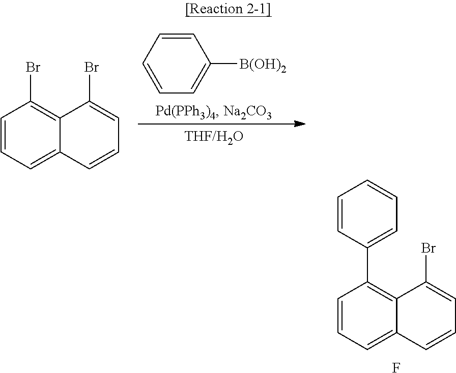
C1=CC=C2C(=C1C1=CC=CC=C1)C(Br)=CC=C2.F.C1([B(OH)2])=CC=CC=C1.C1=CC=C2C(=C1Br)C(Br)=CC=C2
